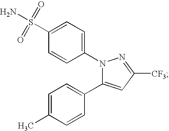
N1(C2=CC=C(S(N)(=O)=O)C=C2)C(C2=CC=C(C)C=C2)=CC([CF3])=N1
